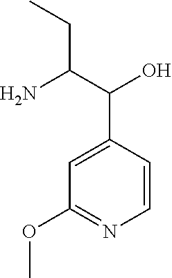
C1(OC)=NC=CC(C(C(N)CC)O)=C1
